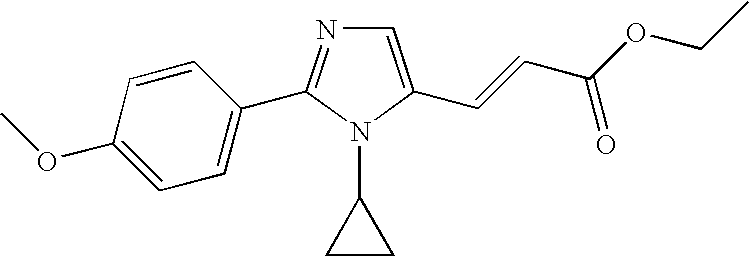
C1=C(C=CC(OCC)=O)N(C2CC2)C(C2=CC=C(OC)C=C2)=N1
